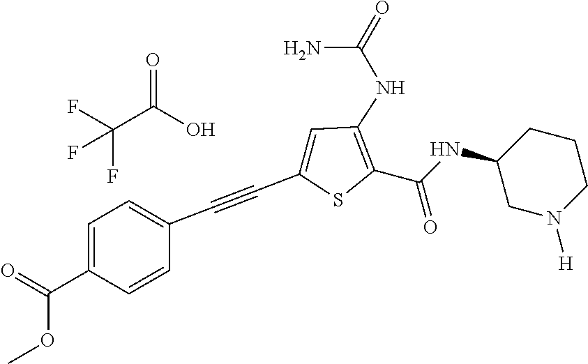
C1(C#CC2=CC=C(C(=O)OC)C=C2)=CC(NC(N)=O)=C(C(=O)NC2CN([H])CCC2)S1.C(C(O)=O)(F)(F)F
